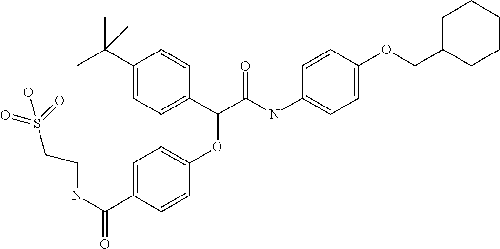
C1=C(C(NCCS(O)(=O)=O)=O)C=CC(OC(C2=CC=C(C(C)(C)C)C=C2)C(NC2=CC=C(OCC3CCCCC3)C=C2)=O)=C1
